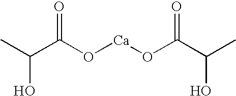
CC(C(O[Ca]OC(C(C)O)=O)=O)O
